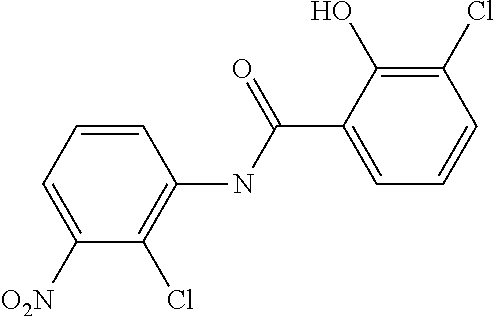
C1([O2N])=CC=CC(NC(C2=CC=CC(Cl)=C2O)=O)=C1Cl
